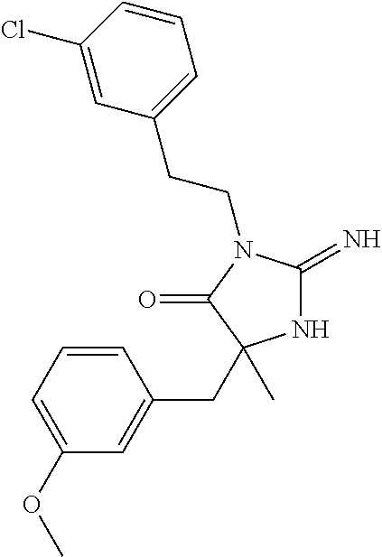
N1C(=N)N(CCC2=CC=CC(Cl)=C2)C(=O)C1(CC1=CC(OC)=CC=C1)C
